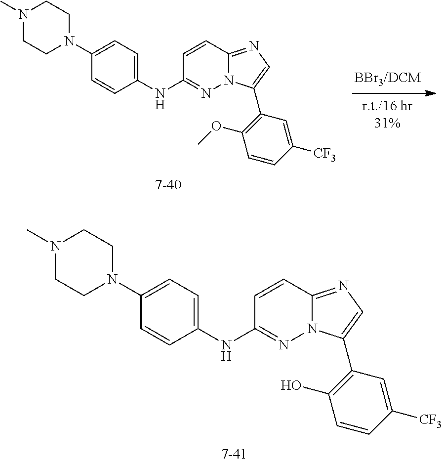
C1=CC2=NC=C(C3=C(OC)C=CC([CF3])=C3)N2N=C1NC1=CC=C(N2CCN(C)CC2)C=C1.C1=CC2=NC=C(C3=C(O)C=CC([CF3])=C3)N2N=C1NC1=CC=C(N2CCN(C)CC2)C=C1
